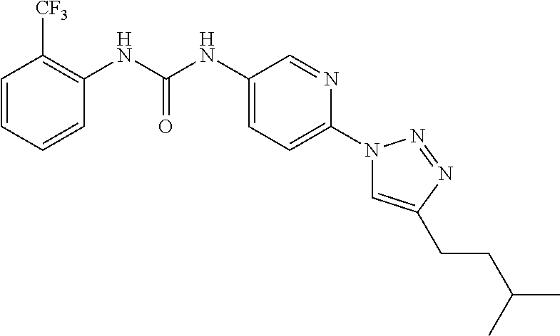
C1=CC=CC(NC(NC2=CC=C(N3C=C(CCC(C)C)N=N3)N=C2)=O)=C1[CF3]
